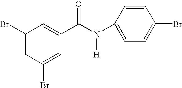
C1(Br)=CC(Br)=CC(C(N(C2=CC=C(Br)C=C2)[H])=O)=C1
